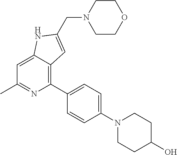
C1=C2C(=C(C3=CC=C(N4CCC(O)CC4)C=C3)N=C1C)C=C(CN1CCOCC1)N2
